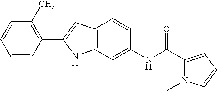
C1(C2=CC3=C(N2)C=C(NC(=O)C2=CC=CN2C)C=C3)=C(C)C=CC=C1
